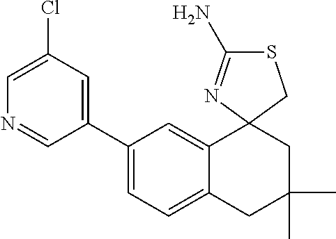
C1(C2=CC(Cl)=CN=C2)=CC=C2C(=C1)C1(CC(C)(C)C2)N=C(N)SC1
